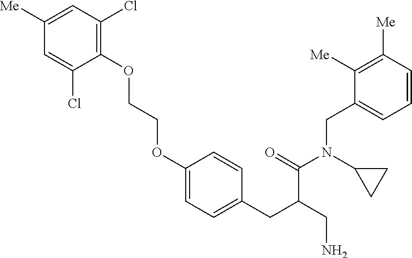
C1(OCCOC2=CC=C(CC(CN)C(N(C3CC3)CC3=CC=CC([Me])=C3[Me])=O)C=C2)=C(Cl)C=C([Me])C=C1Cl
